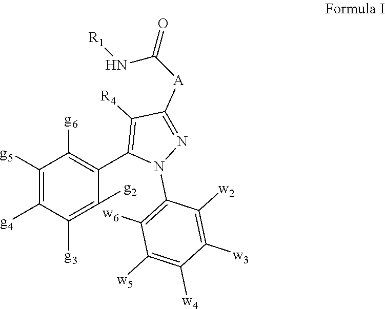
C1([g5])=C([g4])C([g3])=C([g2])C(C2=C([R4])C([A]C(N[R1])=O)=NN2C2=C([w6])C([w5])=C([w4])C([w3])=C2[w2])=C1[g6]
